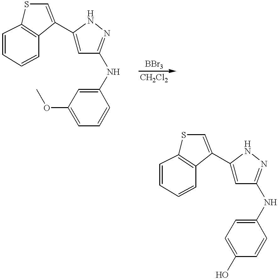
S1C2=C(C(C3=CC(NC4=CC(OC)=CC=C4)=NN3)=C1)C=CC=C2.S1C2=C(C(C3=CC(NC4=CC=C(O)C=C4)=NN3)=C1)C=CC=C2
